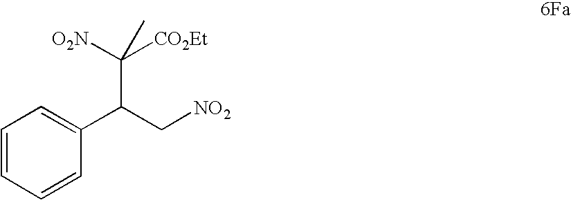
C1=CC=CC(C(C[NO2])C([CO2Et])([O2N])C)=C1
